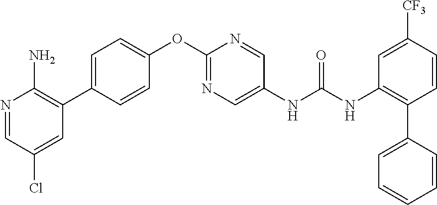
C1=CC(C2=C(N)N=CC(Cl)=C2)=CC=C1OC1=NC=C(NC(NC2=C(C3=CC=CC=C3)C=CC([CF3])=C2)=O)C=N1
